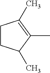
C1CC(C)C(C)=C1C
